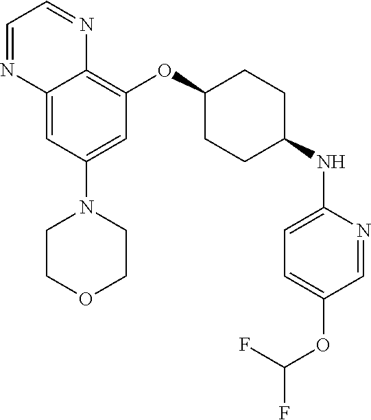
C12=CC(N3CCOCC3)=CC(OC3CCC(NC4=CC=C(OC(F)F)C=N4)CC3)=C1N=CC=N2
